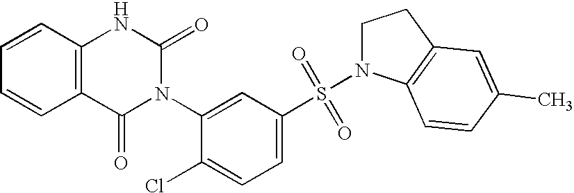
C1=CC2=C(C=C1)C(=O)N(C1=CC(S(N3CCC4=C3C=CC(C)=C4)(=O)=O)=CC=C1Cl)C(=O)N2
